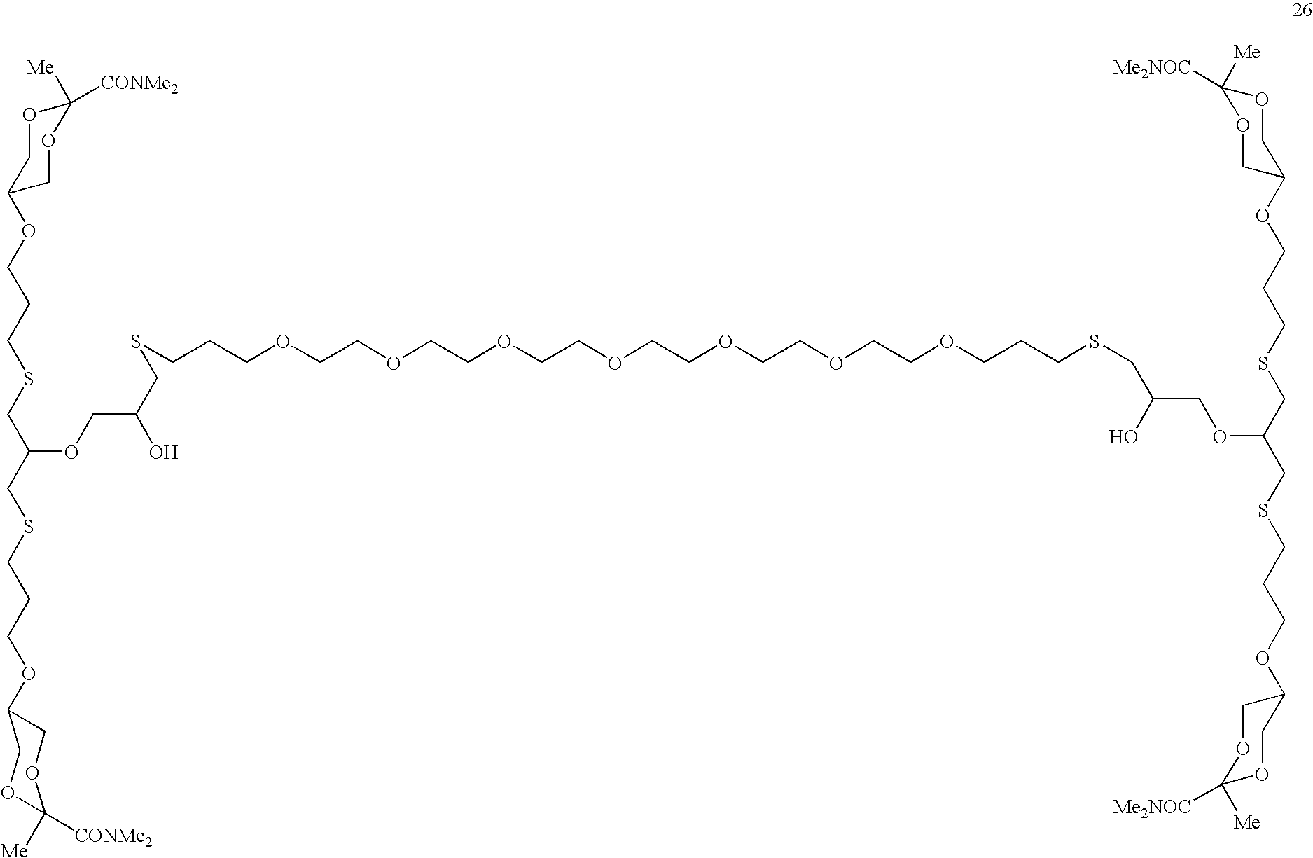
C1([Me])([CONMe2])OCC(OCCCSCC(CSCCCOC2COC([CONMe2])([Me])OC2)OCC(O)CSCCCOCCOCCOCCOCCOCCOCCOCCCSCC(O)COC(CSCCCOC2COC([Me])([Me2NOC])OC2)CSCCCOC2COC([Me])([Me2NOC])OC2)CO1
